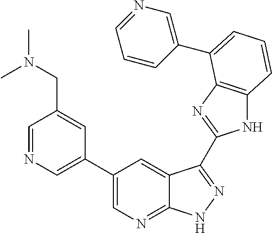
C1(C2=CN=C3C(=C2)C(C2=NC4=C(N2)C=CC=C4C2=CN=CC=C2)=NN3)=CN=CC(CN(C)C)=C1
